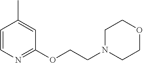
C1=CN=C(OCCN2CCOCC2)C=C1C
